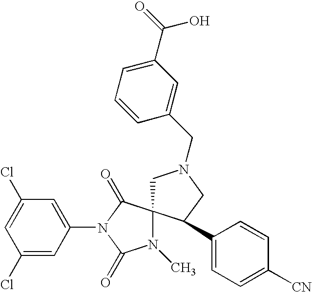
C1(Cl)=CC(N2C(=O)N(C)C3(C2=O)CN(CC2=CC(C(=O)O)=CC=C2)CC3C2=CC=C([CN])C=C2)=CC(Cl)=C1
